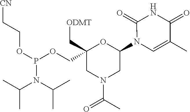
C1(N2C=C(C)C(=O)NC2=O)OC(COP(OCC[CN])N(C(C)C)C(C)C)(C[ODMT])CN(C(=O)C)C1
